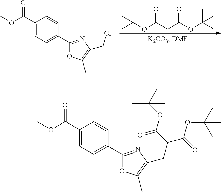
CC(OC(CC(OC(C)(C)C)=O)=O)(C)C.C1(C(OC)=O)=CC=C(C2=NC(CCl)=C(C)O2)C=C1.C1(C(OC)=O)=CC=C(C2=NC(CC(C(=O)OC(C)(C)C)C(=O)OC(C)(C)C)=C(C)O2)C=C1
